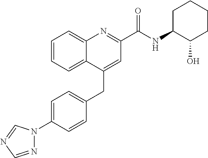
C1=C(N2N=CN=C2)C=CC(CC2=CC(C(NC3C(O)CCCC3)=O)=NC3=CC=CC=C23)=C1
